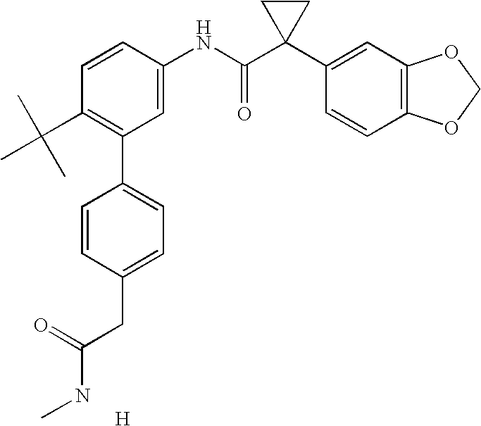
C1=CC(NC(C2(C3=CC4=C(C=C3)OCO4)CC2)=O)=CC(C2=CC=C(CC(=O)NC)C=C2)=C1C(C)(C)C.[H]
